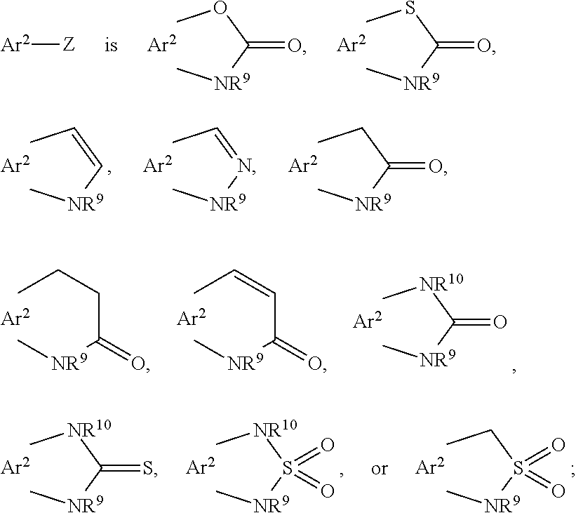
CCCC([NR9]C)=O.CC=CC([NR9]C)=O.C[NR10]C([NR9]C)=O.COC([NR9]C)=O.CSC([NR9]C)=O.[Ar2][Z].CC=N[NR9]C.CCC([NR9]C)=O.CC=C[NR9]C.C[NR10]C([NR9]C)=S.CCS([NR9]C)(=O)=O.C[NR10]S([NR9]C)(=O)=O
